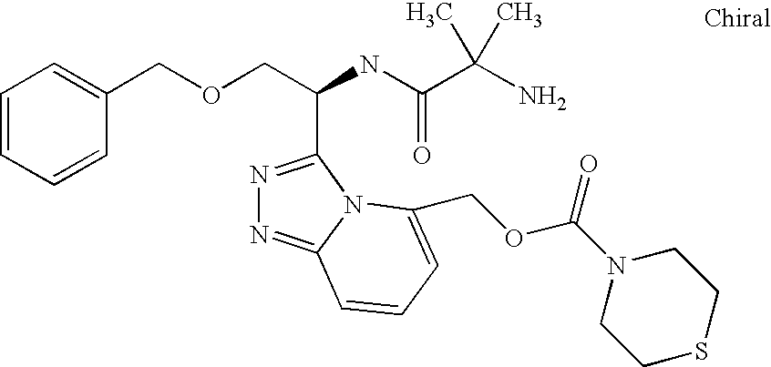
C(OCC(C1=NN=C2N1C(COC(N1CCSCC1)=O)=CC=C2)NC(=O)C(C)(N)C)C1=CC=CC=C1
